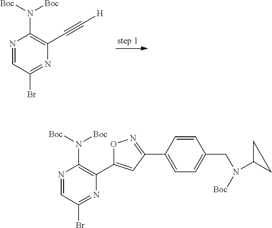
N1=CC(Br)=NC(C#C[H])=C1N([Boc])[Boc].N1=CC(Br)=NC(C2=CC(C3=CC=C(CN([Boc])C4CC4)C=C3)=NO2)=C1N([Boc])[Boc]
